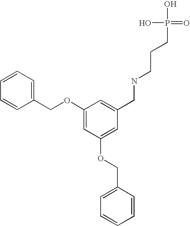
C1(OCC2=CC=CC=C2)=CC(OCC2=CC=CC=C2)=CC(CNCCCP(=O)(O)O)=C1
